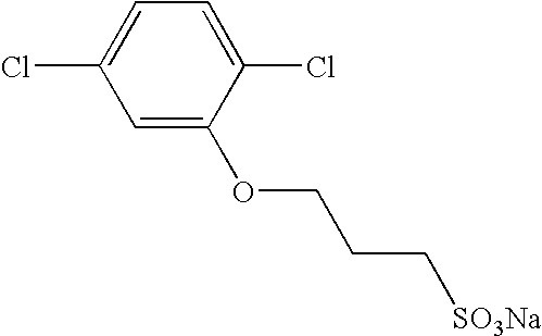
C1=C(OCCC[SO3Na])C(Cl)=CC=C1Cl
